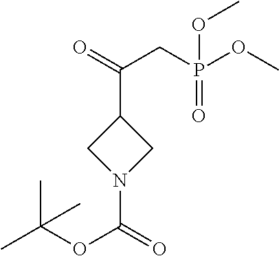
C(C1CN(C(=O)OC(C)(C)C)C1)(=O)CP(OC)(OC)=O
